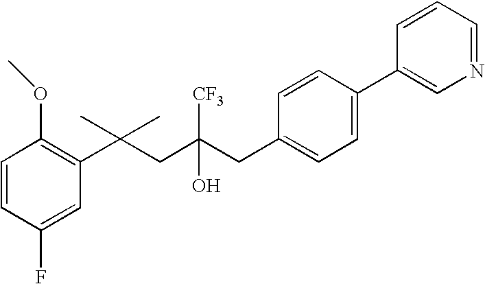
C1(F)=CC(C(CC(CC2=CC=C(C3=CN=CC=C3)C=C2)(O)[CF3])(C)C)=C(OC)C=C1
